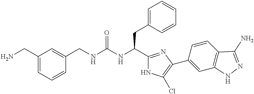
C1(CN)=CC=CC(CNC(NC(C2=NC(C3=CC4=C(C=C3)C(N)=NN4)=C(Cl)N2)CC2=CC=CC=C2)=O)=C1
